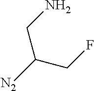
NCC([N2])CF
